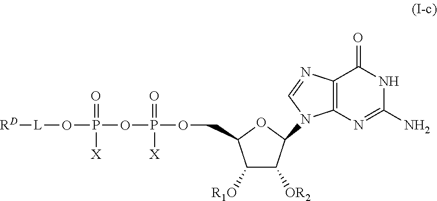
O(P(OCC1C([R1O])C([OR2])C(N2C3=C(N=C2)C(=O)NC(N)=N3)O1)(=O)[X])P(O[L][RD])(=O)[X]
